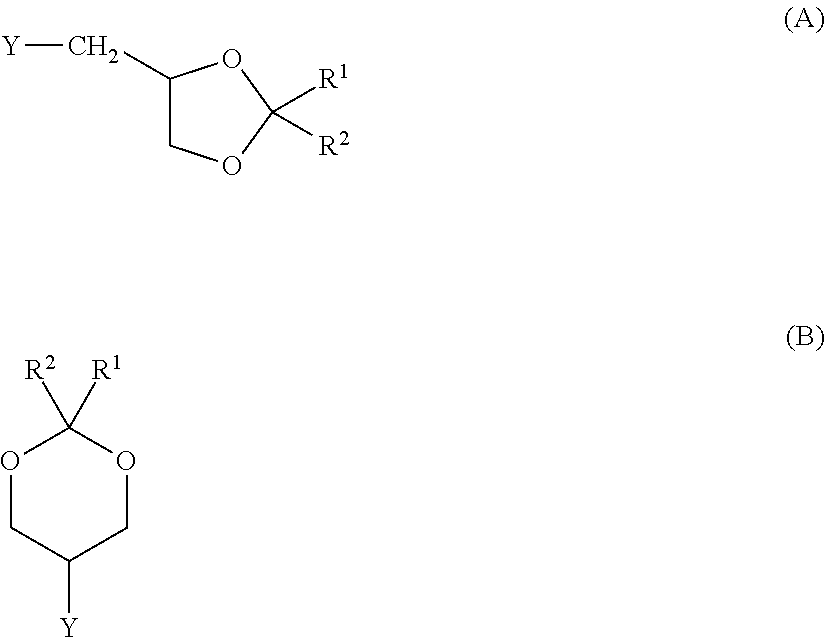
C1(C[Y])COC([R1])([R2])O1.O1CC([Y])COC1([R1])[R2]
